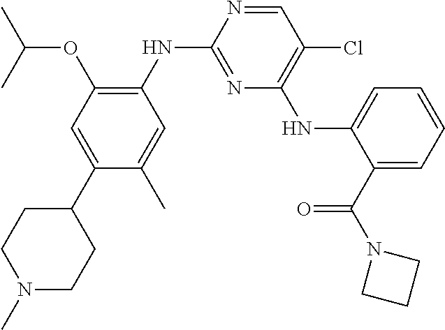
C1=NC(NC2=C(OC(C)C)C=C(C3CCN(C)CC3)C(C)=C2)=NC(NC2=CC=CC=C2C(=O)N2CCC2)=C1Cl
